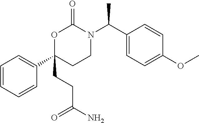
O1C(CCC(N)=O)(C2=CC=CC=C2)CCN(C(C2=CC=C(OC)C=C2)C)C1=O
